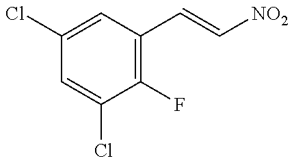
C1(Cl)=CC(C=C[NO2])=C(F)C(Cl)=C1
